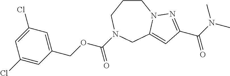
C1CN2C(=CC(C(N(C)C)=O)=N2)CN(C(OCC2=CC(Cl)=CC(Cl)=C2)=O)C1
